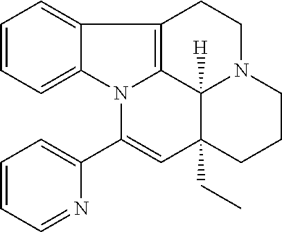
C1=CC=C2C(=C1)C1=C3N2C(C2=CC=CC=N2)=CC2(CC)C3([H])N(CC1)CCC2
